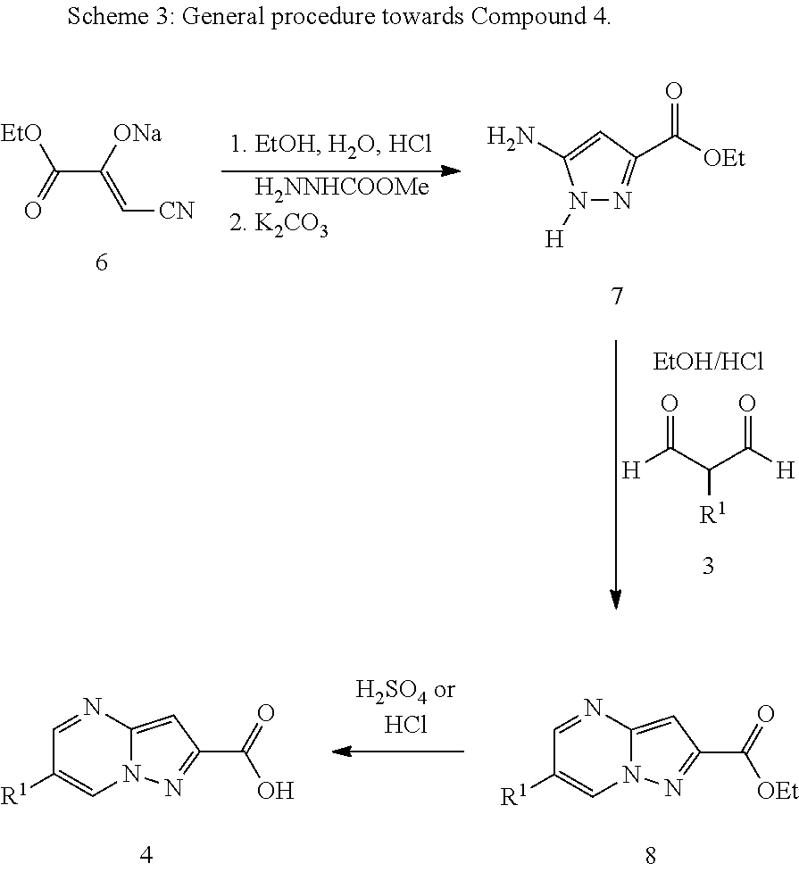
C(C([ONa])=C[CN])(=O)[EtO].N1([H])N=C(C([OEt])=O)C=C1N.[H]C(C(C([H])=O)[R1])=O.[    H2NNHCOOMe].C1=NC2=CC(C(=O)O)=NN2C=C1[R1].C1=NC2=CC(C(=O)[OEt])=NN2C=C1[R1]
